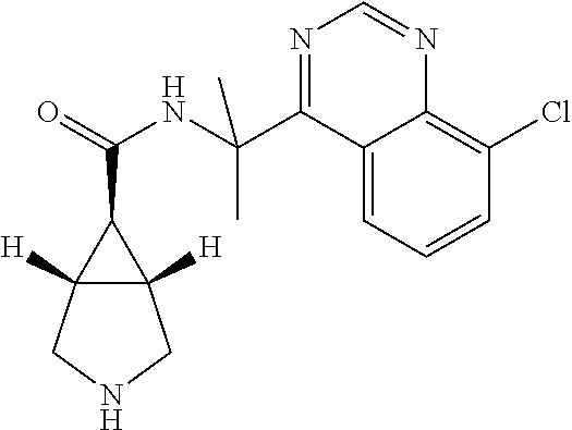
C12([H])C([H])(C1C(=O)NC(C1=NC=NC3=C(Cl)C=CC=C13)(C)C)CNC2
